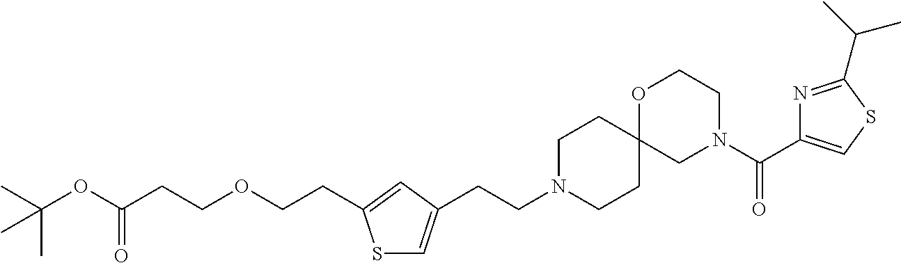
C(C)(OC(CCOCCC1=CC(CCN2CCC3(CC2)CN(C(=O)C2=CSC(C(C)C)=N2)CCO3)=CS1)=O)(C)C
